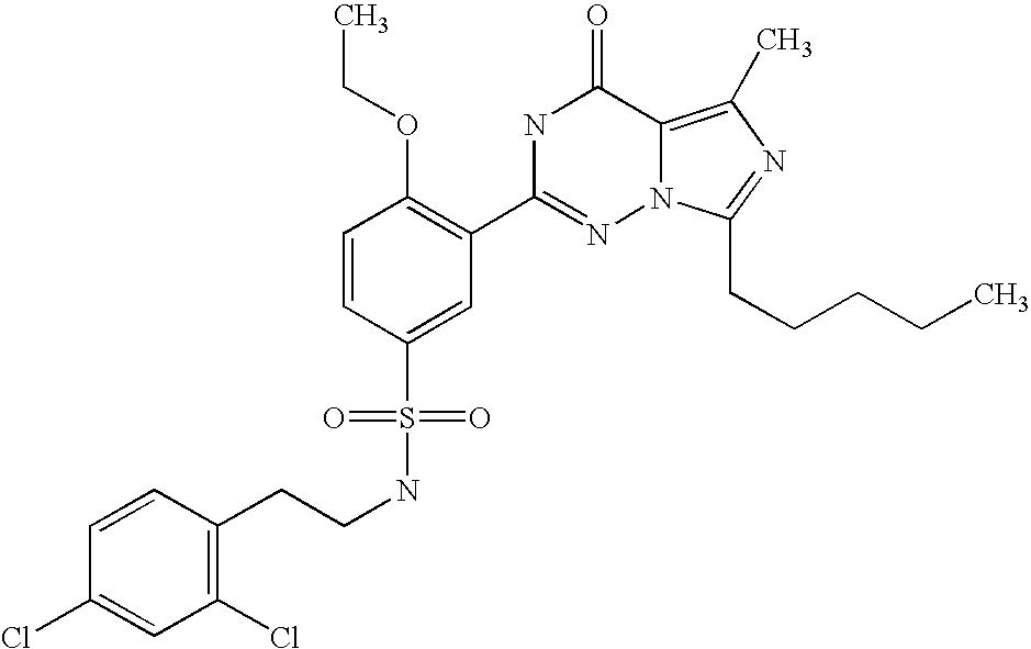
C1=CC(S(NCCC2=C(Cl)C=C(Cl)C=C2)(=O)=O)=CC(C2=NN3C(=C(C)N=C3CCCCC)C(=O)N2)=C1OCC
